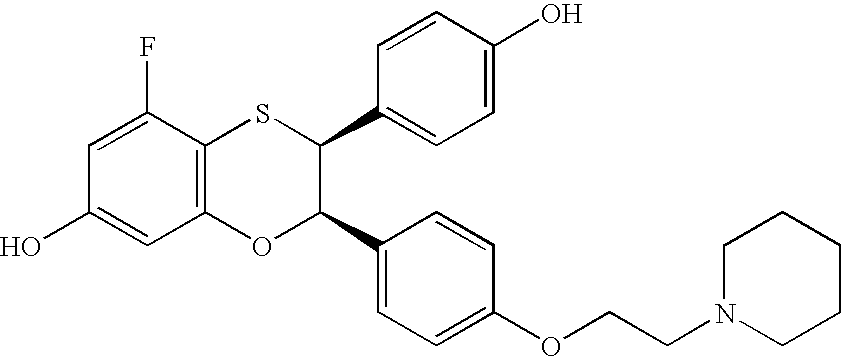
C1=C(F)C2=C(C=C1O)OC(C1=CC=C(OCCN3CCCCC3)C=C1)C(C1=CC=C(O)C=C1)S2
